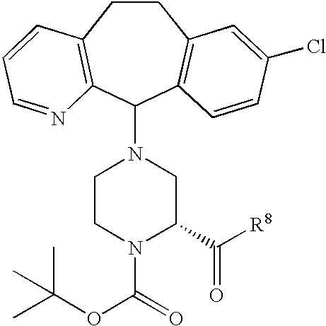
C1CC2=C(C(N3CCN(C(=O)OC(C)(C)C)C(C([R8])=O)C3)C3=C1C=C(Cl)C=C3)N=CC=C2
